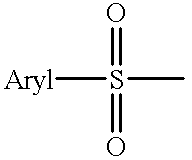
[Aryl]S(=O)(=O)C
